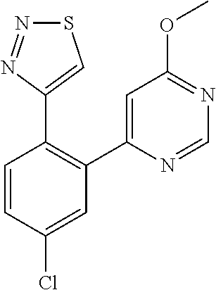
C1=C(C2=C(C3=CSN=N3)C=CC(Cl)=C2)N=CN=C1OC
